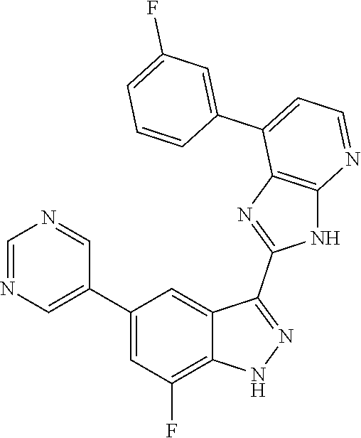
C1=NC=C(C2=CC(F)=C3C(=C2)C(C2=NC4=C(N2)N=CC=C4C2=CC(F)=CC=C2)=NN3)C=N1
